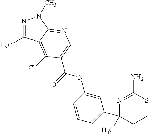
N1=C(C)C2=C(Cl)C(C(=O)NC3=CC(C4(C)CCSC(N)=N4)=CC=C3)=CN=C2N1C
